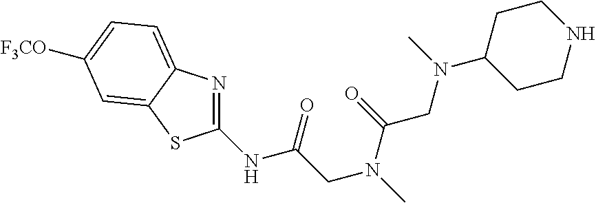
C1(NC(=O)CN(C(CN(C)C2CCNCC2)=O)C)=NC2=CC=C([F3CO])C=C2S1
